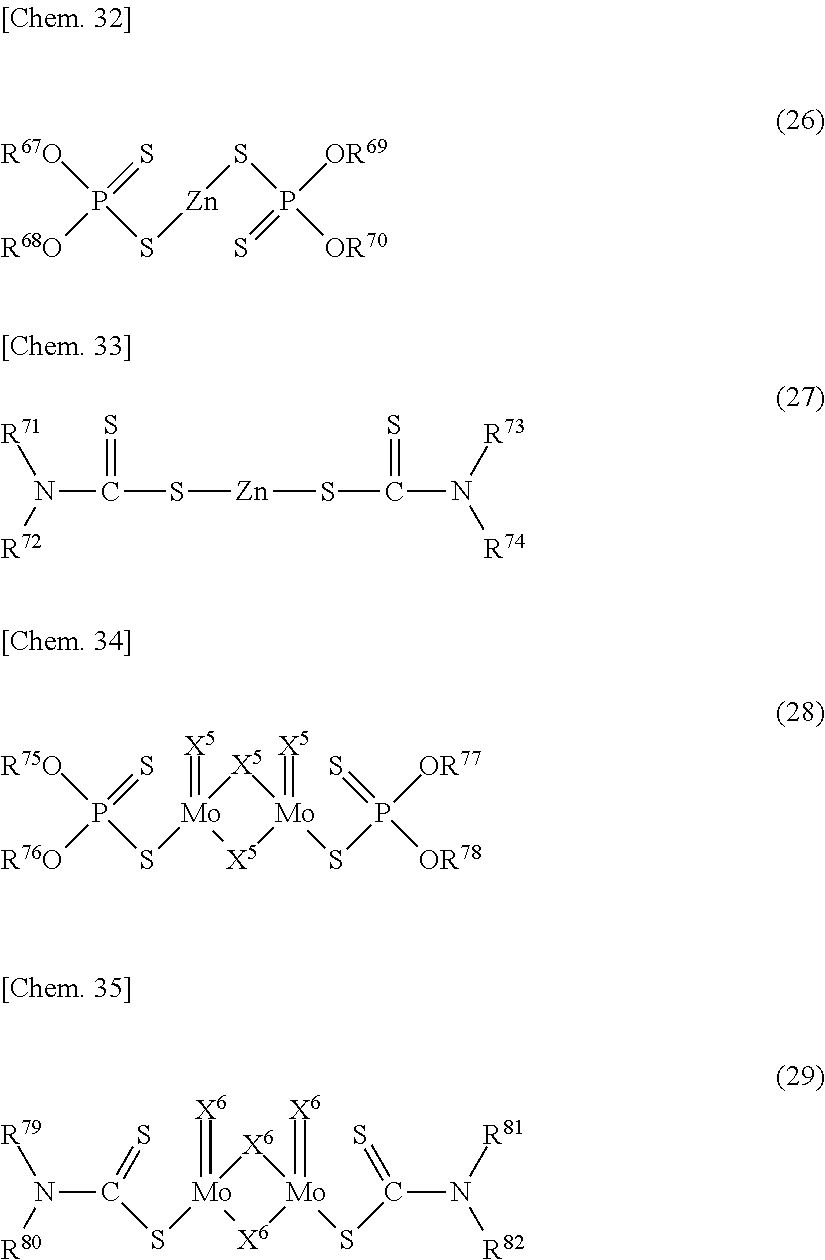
[R67O]P(S[Zn]SP([OR70])([OR69])=S)(=S)[R68O].C(N([R72])[R71])(S[Zn]SC(=S)N([R73])[R74])=S.[R75O]P(S[Mo]1(=[X5])[X5][Mo](SP([OR77])(=S)[OR78])(=[X5])[X5]1)(=S)[R76O].C(S[Mo]1(=[X6])[X6][Mo](SC(=S)N([R82])[R81])(=[X6])[X6]1)(=S)N([R79])[R80]
